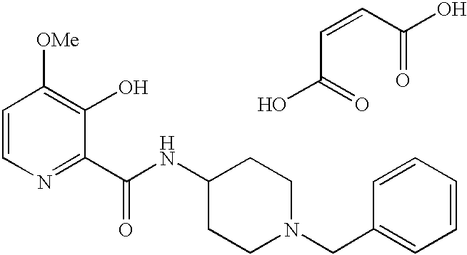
C1=CN=C(C(NC2CCN(CC3=CC=CC=C3)CC2)=O)C(O)=C1[OMe].C(C(=O)O)=CC(=O)O
